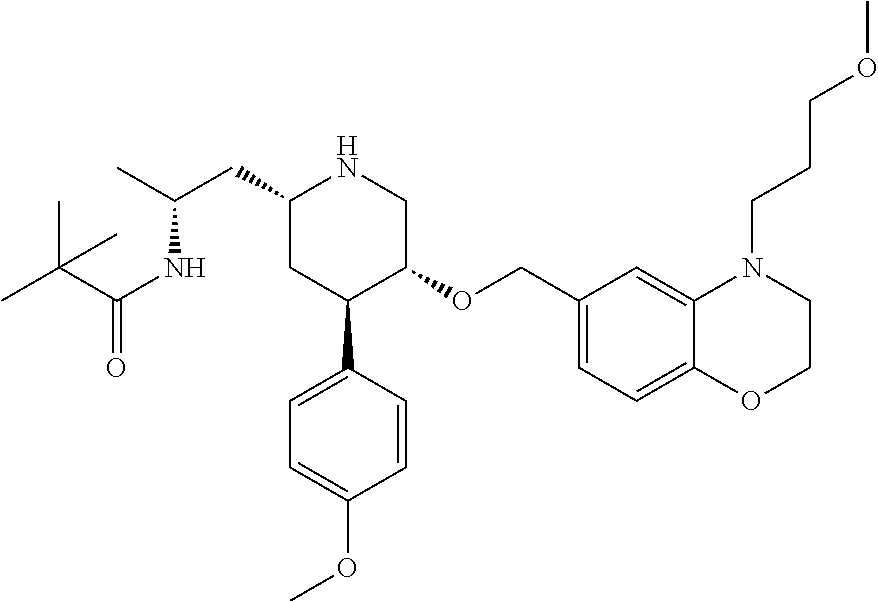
C1(CC(C)NC(=O)C(C)(C)C)CC(C2=CC=C(OC)C=C2)C(OCC2=CC=C3C(=C2)N(CCCOC)CCO3)CN1
